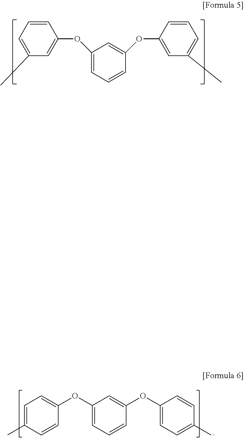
C1(OC2=CC(C)=CC=C2)=CC=CC(OC2=CC(C)=CC=C2)=C1.C1=C(C)C=CC(OC2=CC=CC(OC3=CC=C(C)C=C3)=C2)=C1
